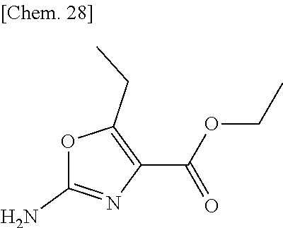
O1C(N)=NC(C(OCC)=O)=C1CC
